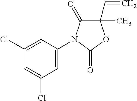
C1(Cl)=CC(N2C(=O)C(C)(C=C)OC2=O)=CC(Cl)=C1
